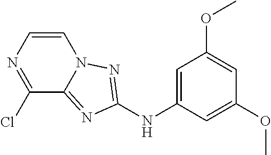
C1=C(NC2=NN3C(=N2)C(Cl)=NC=C3)C=C(OC)C=C1OC
